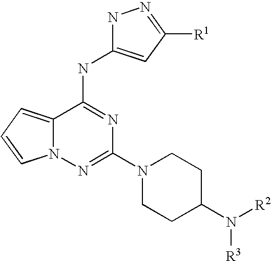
C12=CC=CN1N=C(N1CCC(N([R3])[R2])CC1)N=C2NC1=CC([R1])=NN1
